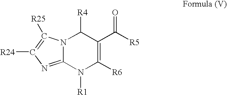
N12C(=NC([R24])=C1[R25])N([R1])C([R6])=C(C([R5])=O)C2[R4]
